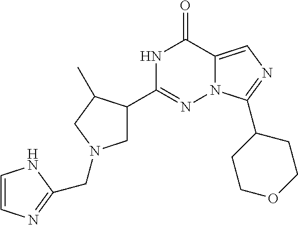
N1C(C2CN(CC3=NC=CN3)CC2C)=NN2C(=CN=C2C2CCOCC2)C1=O
